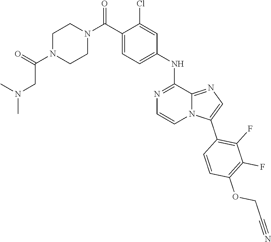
C1(Cl)=CC(NC2=NC=CN3C2=NC=C3C2=C(F)C(F)=C(OCC#N)C=C2)=CC=C1C(N1CCN(C(CN(C)C)=O)CC1)=O
